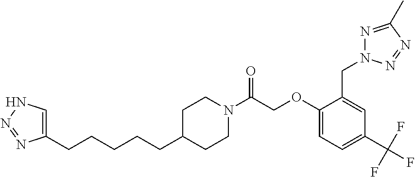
C1=C(CN2N=C(C)N=N2)C(OCC(=O)N2CCC(CCCCCC3=CNN=N3)CC2)=CC=C1C(F)(F)F
